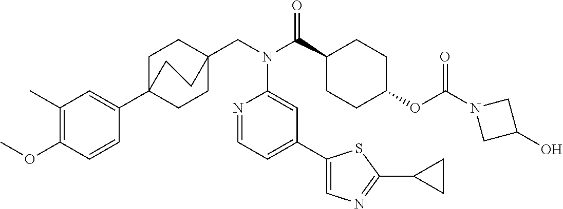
C1(C)=C(OC)C=CC(C23CCC(CN(C(C4CCC(OC(N5CC(O)C5)=O)CC4)=O)C4=CC(C5=CN=C(C6CC6)S5)=CC=N4)(CC2)CC3)=C1
